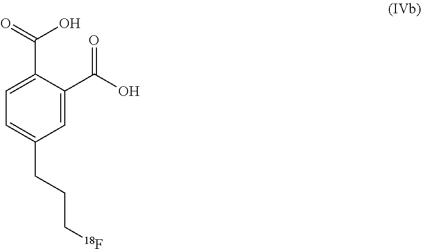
C1=C(C(O)=O)C(C(=O)O)=CC=C1CCC[18F]
